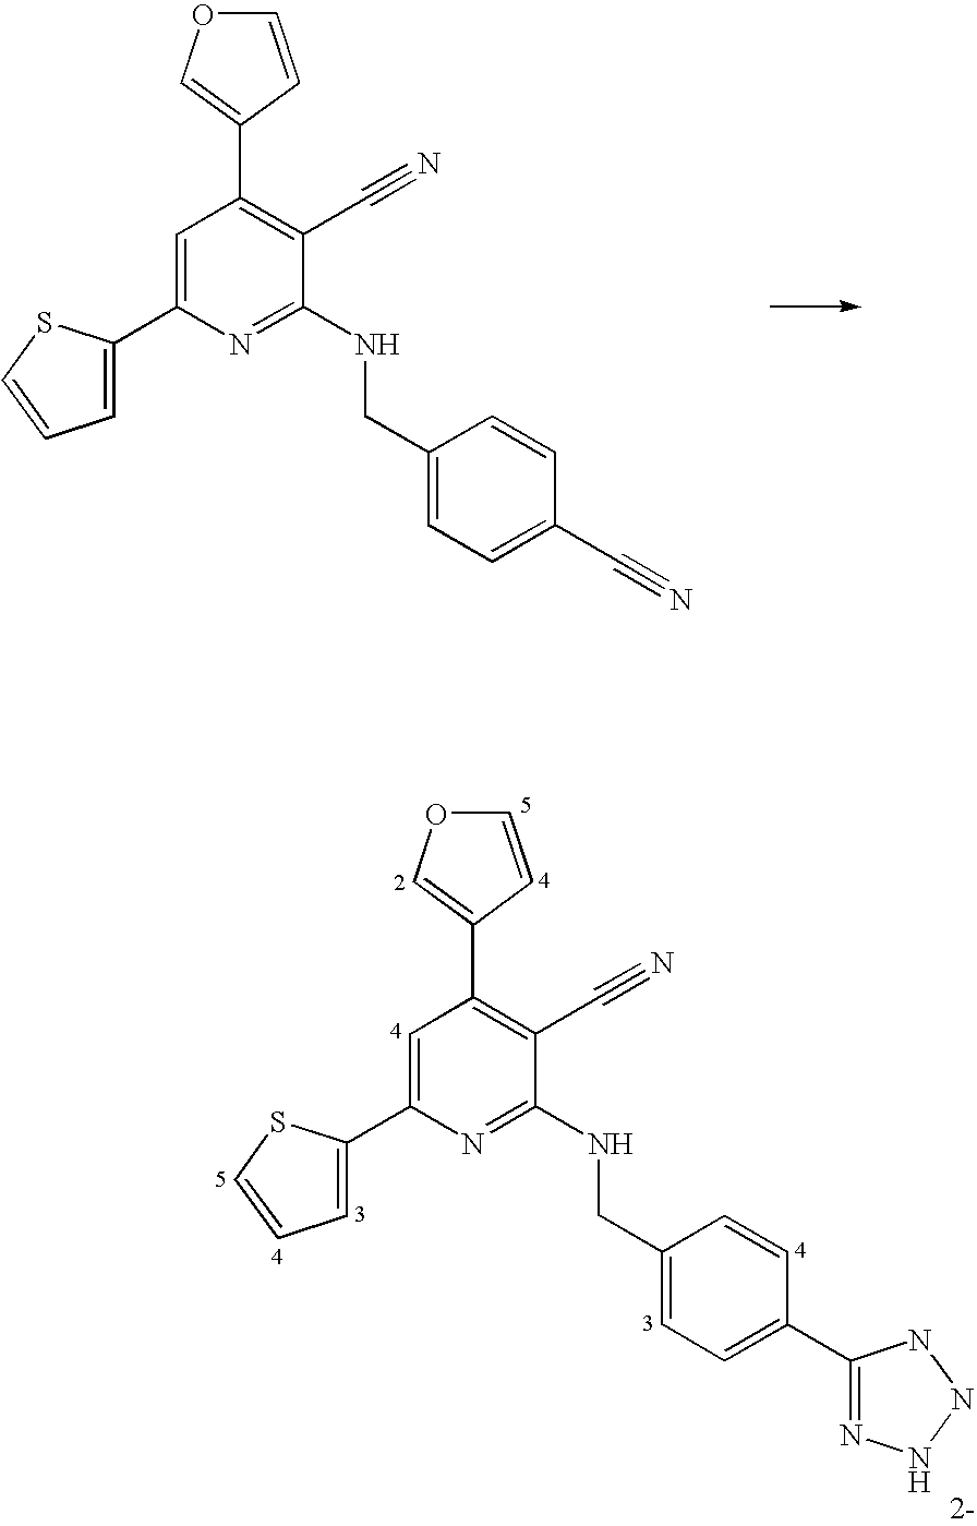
C1(C2=C(C#N)C(NCC3=CC=C(C#N)C=C3)=NC(C3=CC=CS3)=C2)=COC=C1.C1(C2=C(C#N)C(NCC3=CC=C(C4=N[N H]NN4)C=C3)=NC(C3=CC=CS3)=C2)=COC=C1
